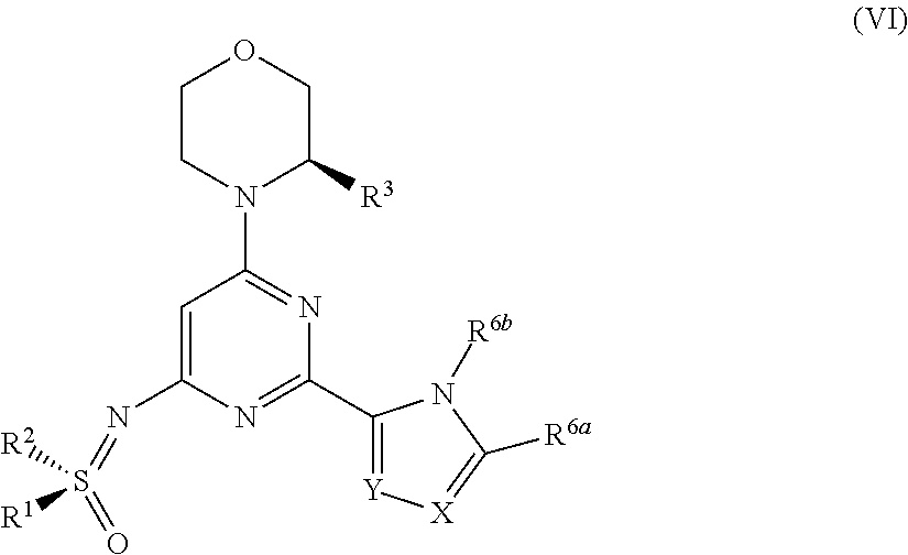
C1CN(C2=NC(C3=[Y][X]=C([R6a])N3[R6b])=NC(N=S(=O)([R2])[R1])=C2)C([R3])CO1
